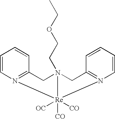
C(CN12CC3=N(C=CC=C3)[Re]1([CO])([CO])([OC])N1=C(C2)C=CC=C1)OCC
